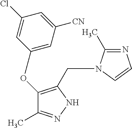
C1(OC2=C(CN3C(C)=NC=C3)NN=C2C)=CC([CN])=CC(Cl)=C1
